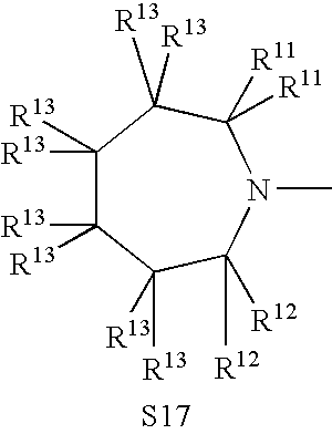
C1([R13])([R13])C([R13])([R13])C([R13])([R13])C([R12])([R12])N(C)C([R11])([R11])C1([R13])[R13].[S17]
